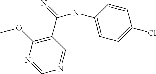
N(C1=CC=C(Cl)C=C1)C(=N)C1=C(OC)N=CN=C1
